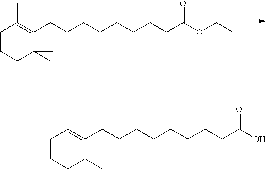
C1(CCCCCCCCC(OCC)=O)=C(C)CCCC1(C)C.C1(CCCCCCCCC(O)=O)=C(C)CCCC1(C)C
